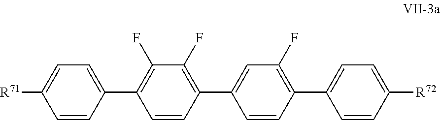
C1=CC([R72])=CC=C1C1=C(F)C=C(C2=C(F)C(F)=C(C3=CC=C([R71])C=C3)C=C2)C=C1
